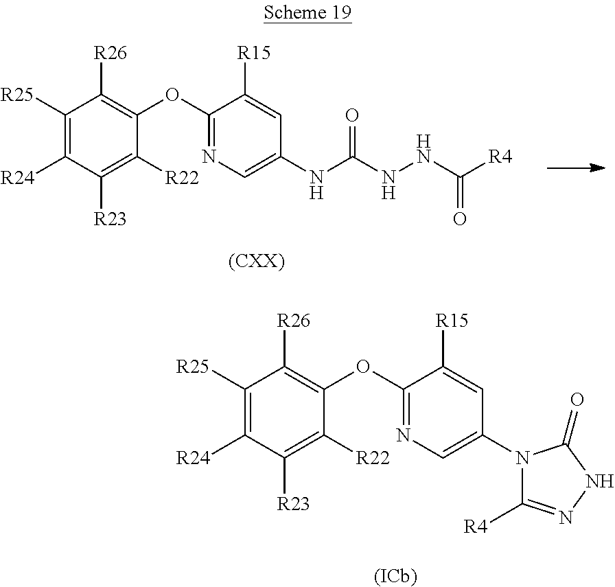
C1([R25])=C([R24])C([R23])=C([R22])C(OC2=NC=C(NC(NNC([R4])=O)=O)C=C2[R15])=C1[R26].[(CXX)].[(ICb)].C1([R25])=C([R24])C([R23])=C([R22])C(OC2=NC=C(N3C([R4])=NNC3=O)C=C2[R15])=C1[R26]
